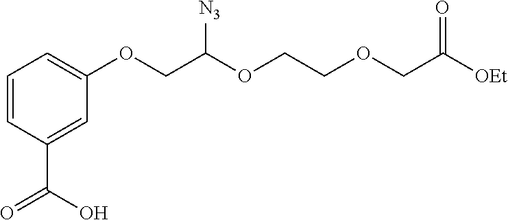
C1=CC(C(O)=O)=CC(OCC(OCCOCC([OEt])=O)[N3])=C1
